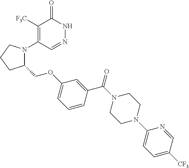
C1([F3C])=C(N2C(COC3=CC=CC(C(N4CCN(C5=CC=C([CF3])C=N5)CC4)=O)=C3)CCC2)C=NNC1=O
